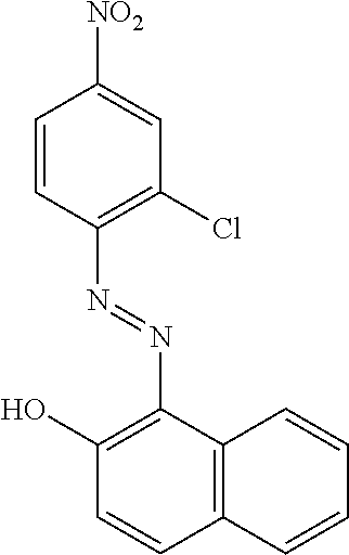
C1=CC(N=NC2=C(O)C=CC3=C2C=CC=C3)=C(Cl)C=C1[NO2]
